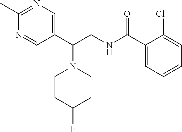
C1CC(F)CCN1C(C1=CN=C(C)N=C1)CNC(C1=CC=CC=C1Cl)=O
